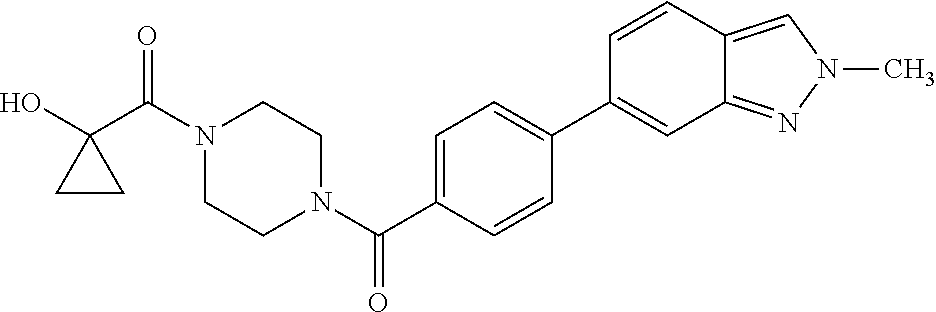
OC1(C(N2CCN(C(=O)C3=CC=C(C4=CC5=NN(C)C=C5C=C4)C=C3)CC2)=O)CC1
